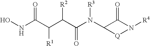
ONC(C(C(C(N(C1C(=O)N([R4])[Q]1)[R3])=O)[R2])[R1])=O
